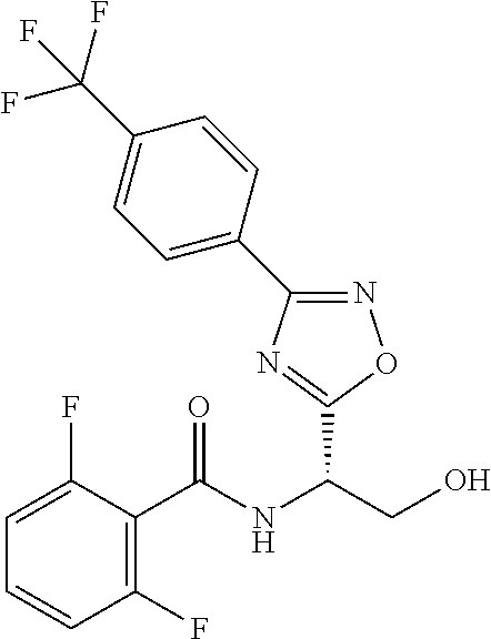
C1=C(F)C(C(NC(CO)C2=NC(C3=CC=C(C(F)(F)F)C=C3)=NO2)=O)=C(F)C=C1
